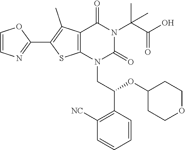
C12=C(N(CC(C3=C([NC])C=CC=C3)OC3CCOCC3)C(=O)N(C(C(O)=O)(C)C)C1=O)SC(C1=NC=CO1)=C2C
